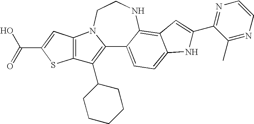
C12=C(C3CCCCC3)C3=C(N1CCNC1=C4C(=CC=C21)NC(C1=NC=CN=C1C)=C4)C=C(C(O)=O)S3
